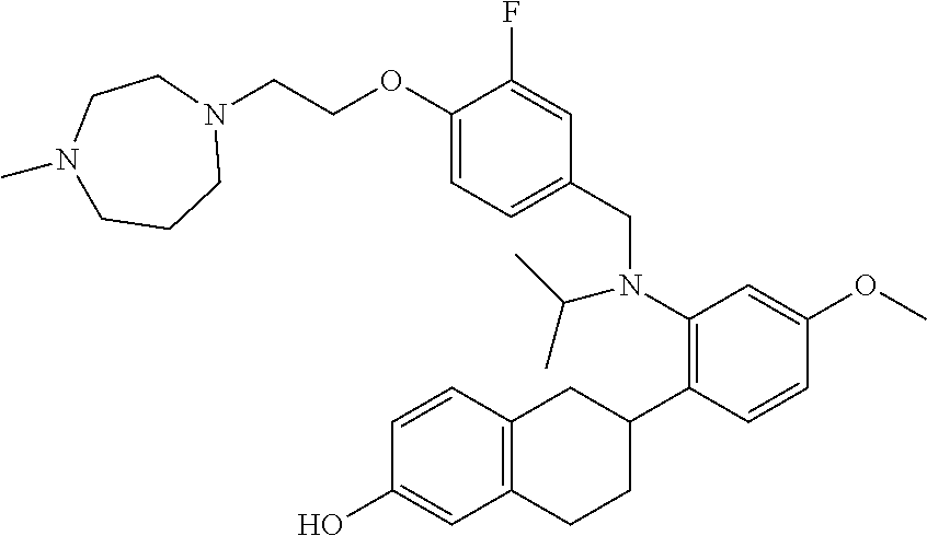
N1(CCOC2=CC=C(CN(C3=C(C4CC5=C(CC4)C=C(O)C=C5)C=CC(OC)=C3)C(C)C)C=C2F)CCN(C)CCC1
